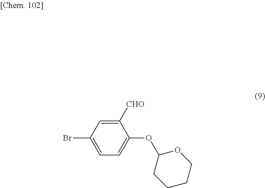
C1(Br)=CC=C(OC2CCCCO2)C([CHO])=C1
